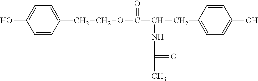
C1=C(O)C=CC(CCOC(C(CC2=CC=C(O)C=C2)NC(C)=O)=O)=C1
